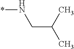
*NCC(C)C
